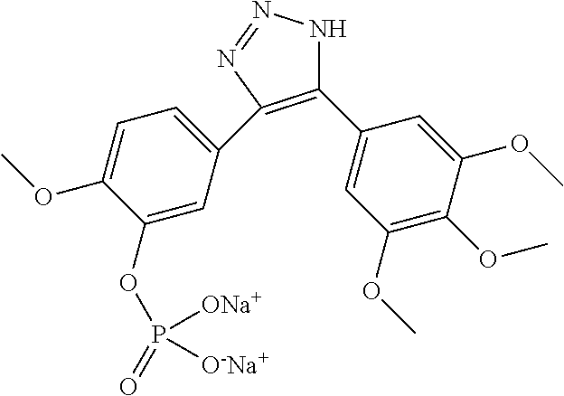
C1(C2=CC(OC)=C(OC)C(OC)=C2)=C(C2=CC=C(OC)C(OP(=O)([ONa+])[O-Na+])=C2)N=NN1
